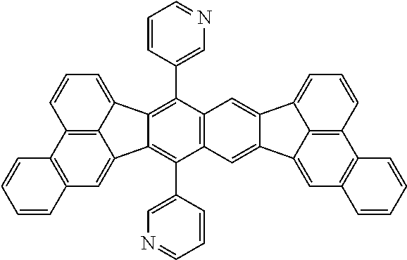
C12=C3C(=CC=C1)C1=C(C4=CN=CC=C4)C4=C(C(C5=CN=CC=C5)=C1C3=CC1=C2C=CC=C1)C=C1C(=C4)C2=CC=CC3=C2C1=CC1=C3C=CC=C1
